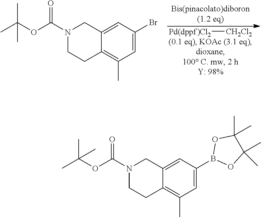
[Pd(dppf)Cl2][CH2Cl2].C12=CC(Br)=CC(C)=C1CCN(C(OC(C)(C)C)=O)C2.C12=CC(B3OC(C)(C)C(C)(C)O3)=CC(C)=C1CCN(C(OC(C)(C)C)=O)C2
